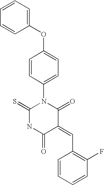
C1(C=C2C(=O)N(C3=CC=C(OC4=CC=CC=C4)C=C3)C(=S)NC2=O)=C(F)C=CC=C1
